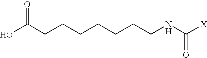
OC(CCCCCCCNC([X])=O)=O.[H]
